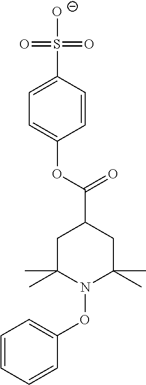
C1C(C)(C)N(OC2=CC=CC=C2)C(C)(C)CC1C(OC1=CC=C(S(=O)(=O)[O-])C=C1)=O
